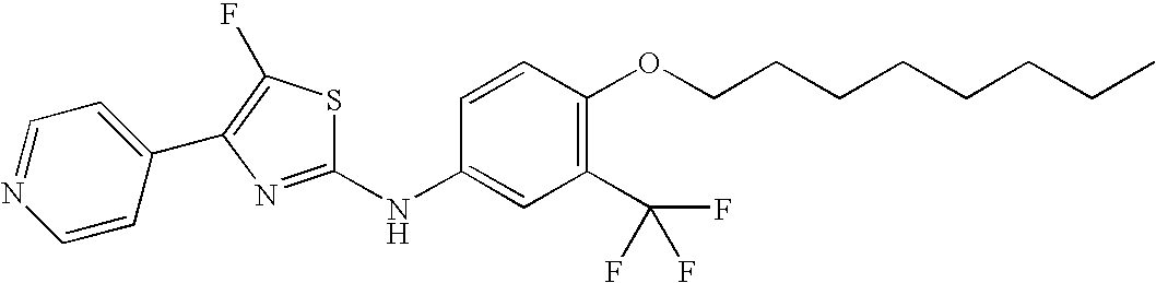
N1=CC=C(C2=C(F)SC(NC3=CC(C(F)(F)F)=C(OCCCCCCCC)C=C3)=N2)C=C1
